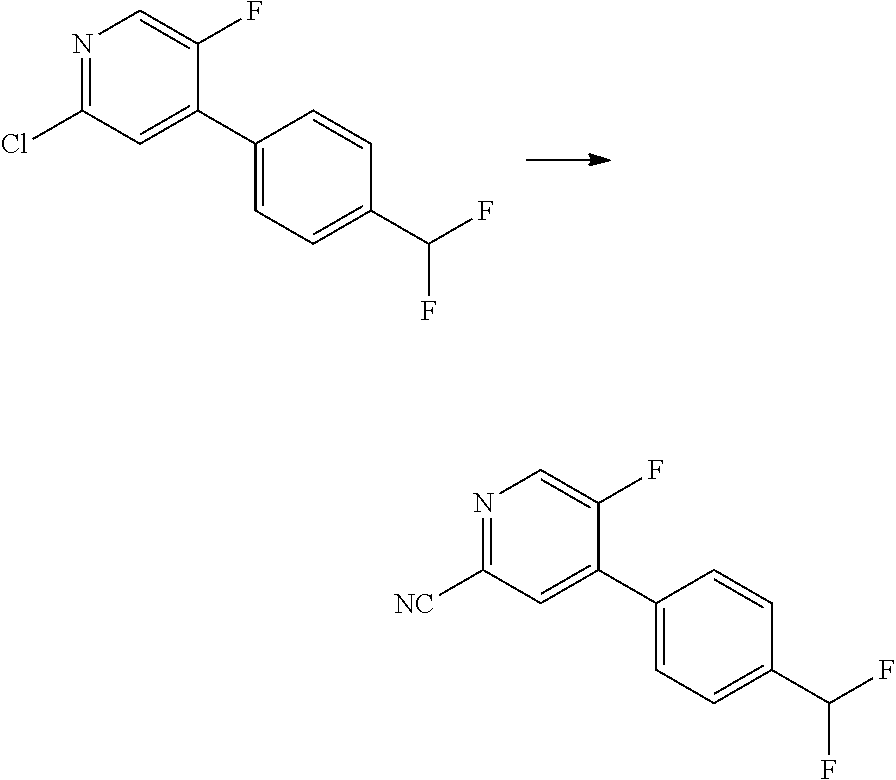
N1=C(Cl)C=C(C2=CC=C(C(F)F)C=C2)C(F)=C1.N1=C([NC])C=C(C2=CC=C(C(F)F)C=C2)C(F)=C1
